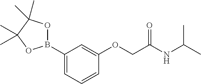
C1(B2OC(C)(C)C(C)(C)O2)=CC=CC(OCC(NC(C)C)=O)=C1
